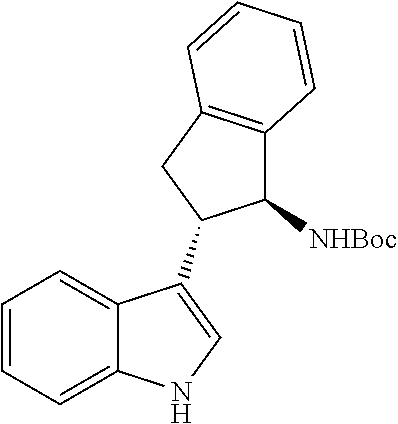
C1=CC=C2C(C3C([NHBoc])C4=C(C3)C=CC=C4)=CNC2=C1
